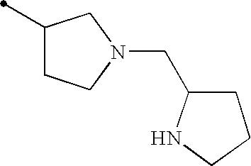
C1(C)CCN(CC2NCCC2)C1
